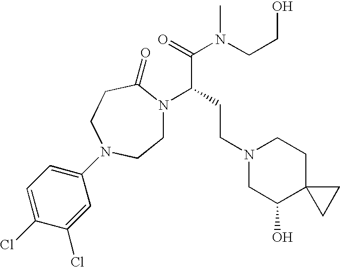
C1N(C(C(N(CCO)C)=O)CCN2CC(O)C3(CC2)CC3)C(=O)CCN(C2=CC=C(Cl)C(Cl)=C2)C1
